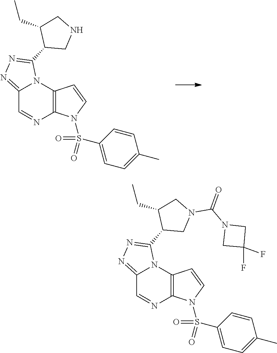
C12=NN=C(C3CNCC3CC)N1C1=C(N=C2)N(S(C2=CC=C(C)C=C2)(=O)=O)C=C1.C12=NN=C(C3CN(C(N4CC(F)(F)C4)=O)CC3CC)N1C1=C(N=C2)N(S(C2=CC=C(C)C=C2)(=O)=O)C=C1
